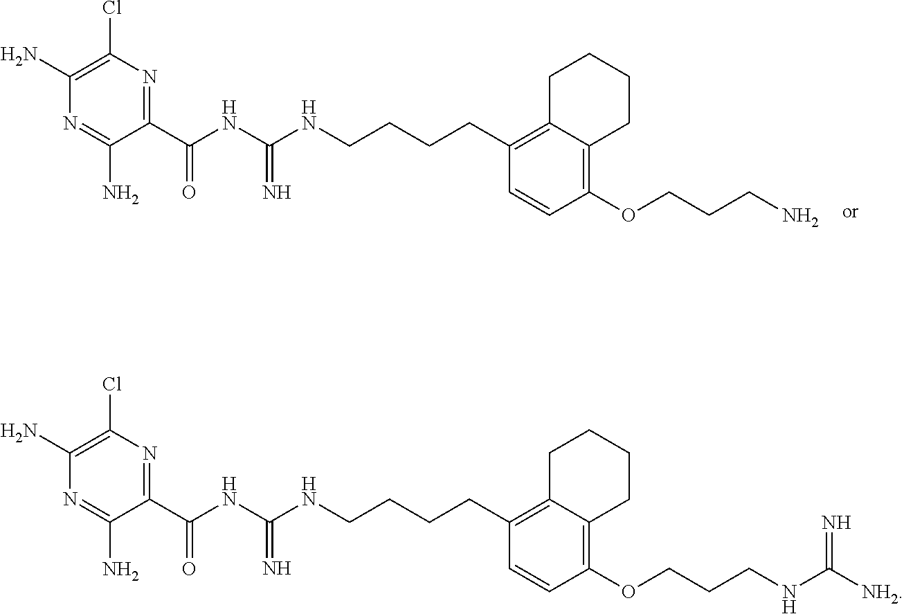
C1(C(NC(NCCCCC2=C3C(=C(OCCCN)C=C2)CCCC3)=N)=O)=NC(Cl)=C(N)N=C1N.C1(C(NC(NCCCCC2=C3C(=C(OCCCNC([NH2])=N)C=C2)CCCC3)=N)=O)=NC(Cl)=C(N)N=C1N
